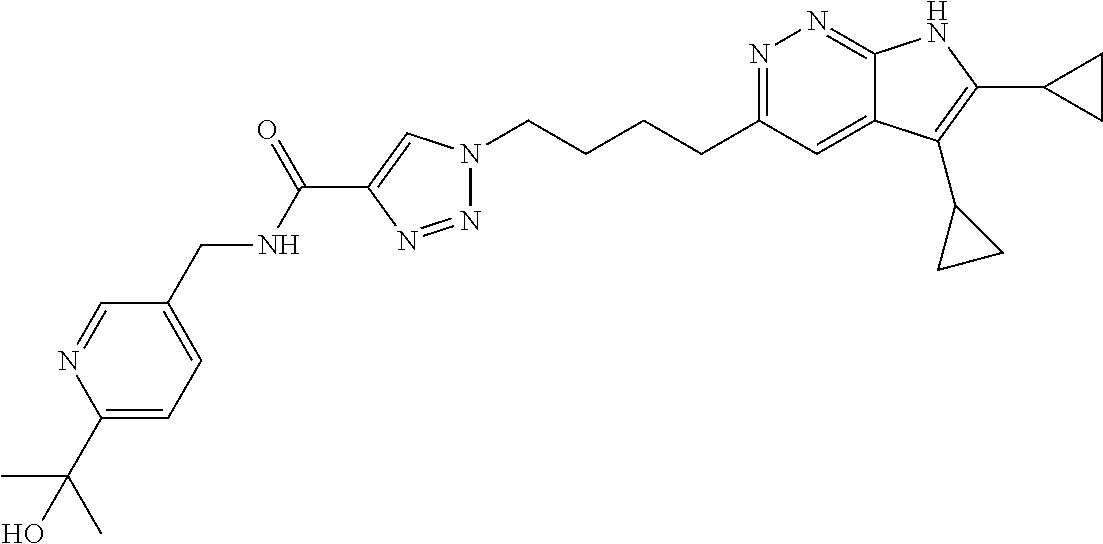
N1=C(CCCCN2N=NC(C(NCC3=CC=C(C(C)(C)O)N=C3)=O)=C2)C=C2C(=N1)NC(C1CC1)=C2C1CC1
